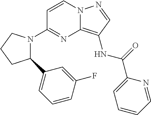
C1=CN2C(=C(NC(=O)C3=CC=CC=N3)C=N2)N=C1N1C(C2=CC=CC(F)=C2)CCC1
